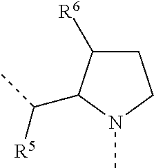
C1C([R6])C(C(C)[R5])N(C)C1
